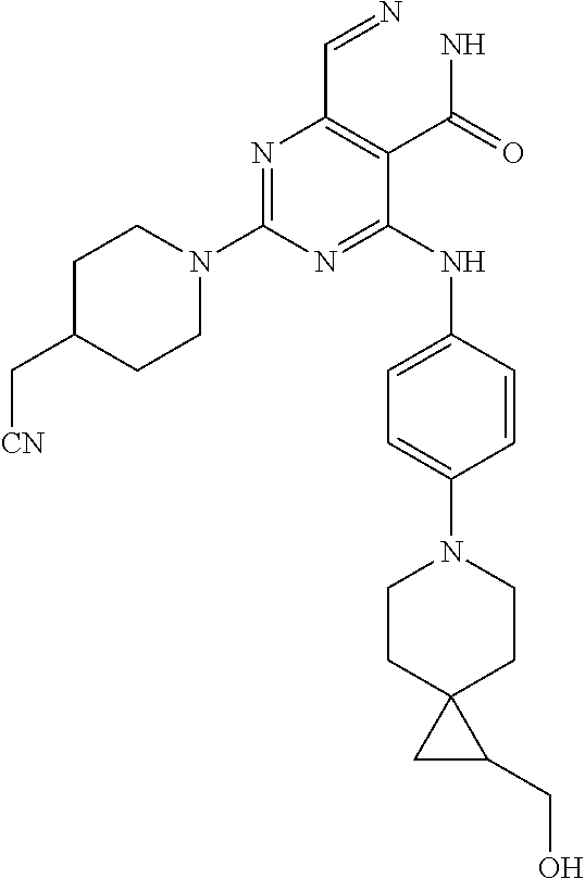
N1=C(N2CCC(C[CN])CC2)N=C(NC2=CC=C(N3CCC4(CC3)CC4CO)C=C2)C(C(N)=O)=C1C=N
